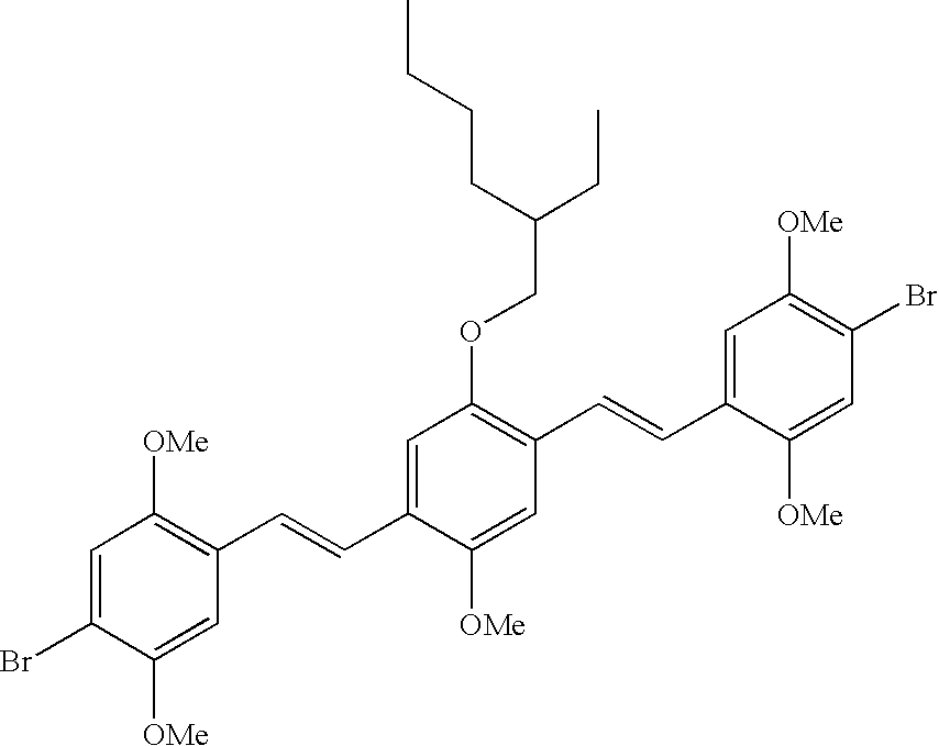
C1=C(Br)C([OMe])=CC(C=CC2=CC(OCC(CC)CCCC)=C(C=CC3=CC([OMe])=C(Br)C=C3[OMe])C=C2[OMe])=C1[OMe]
